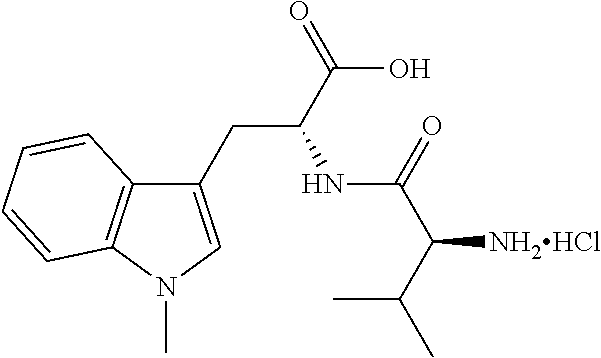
C1(CC(C(O)=O)NC(C(C(C)C)[NH2HCl])=O)=CN(C)C2=C1C=CC=C2
